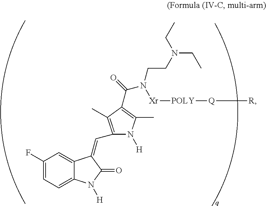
C1(F)=CC=C2C(=C1)C(=CC1=C(C)C(C(=O)N(CCN(CC)CC)[Xr][POLY][Q][R])=C(C)N1[H])C(=O)N2[H]
